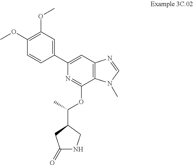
C1(C2=CC3=C(C(OC(C4CNC(=O)C4)C)=N2)N(C)C=N3)=CC(OC)=C(OC)C=C1
